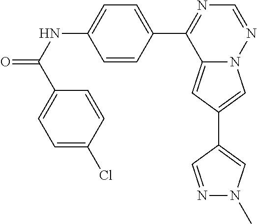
C12=CC(C3=CN(C)N=C3)=CN1N=CN=C2C1=CC=C(NC(=O)C2=CC=C(Cl)C=C2)C=C1
